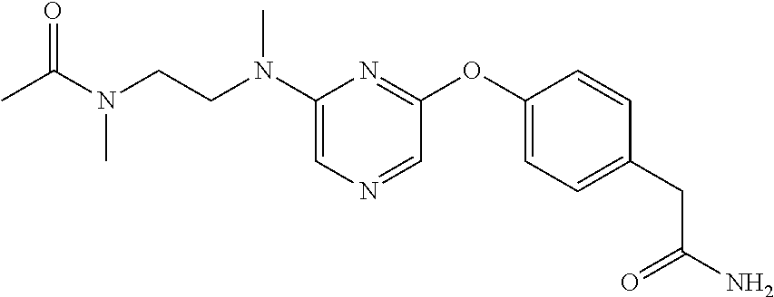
C1(N(CCN(C(C)=O)C)C)=CN=CC(OC2=CC=C(CC(N)=O)C=C2)=N1
